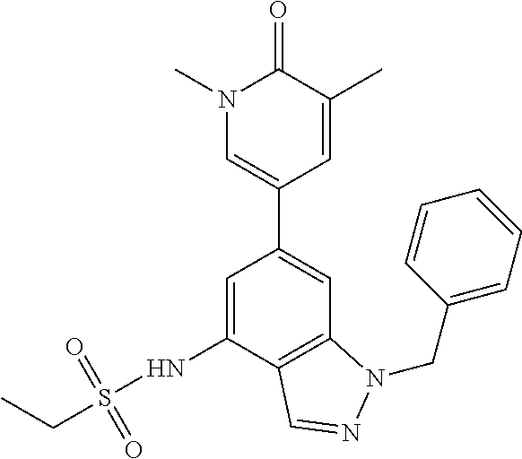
C1=C(C2=CN(C)C(=O)C(C)=C2)C=C(NS(CC)(=O)=O)C2=C1N(CC1=CC=CC=C1)N=C2
